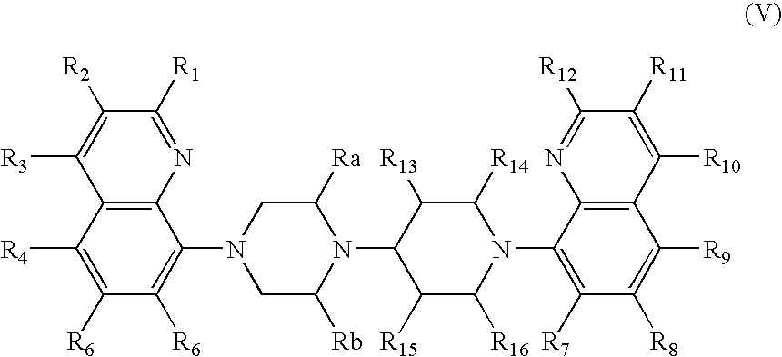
C12=C(N=C([R1])C([R2])=C1[R3])C(N1CC([Rb])N(C3C([R15])C([R16])N(C4=C([R7])C([R8])=C([R9])C5=C4N=C([R12])C([R11])=C5[R10])C([R14])C3[R13])C([Ra])C1)=C([R6])C([R6])=C2[R4]
